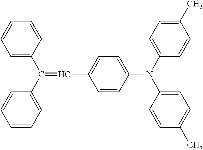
C(C1=CC=C(N(C2=CC=C(C)C=C2)C2=CC=C(C)C=C2)C=C1)=C(C1=CC=CC=C1)C1=CC=CC=C1
